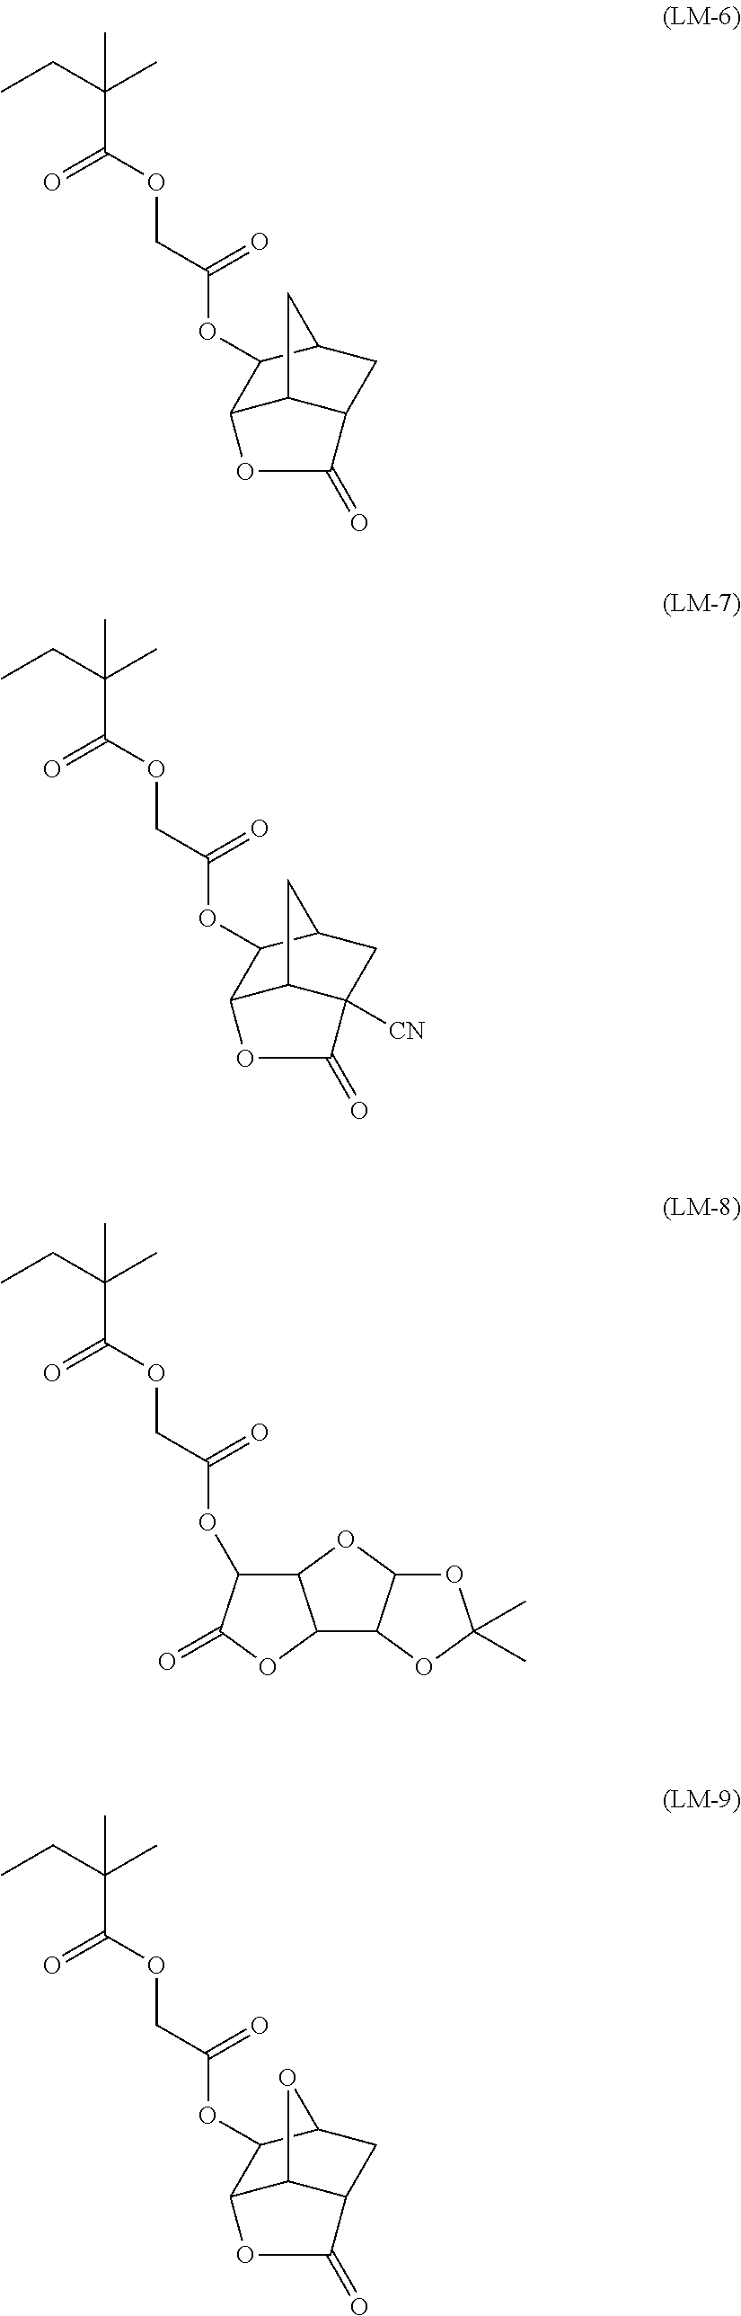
C(C(OCC(OC1C2C3C(CC1C3)C(=O)O2)=O)=O)(CC)(C)C.C(C(OCC(OC1C2C3C([CN])(CC1C3)C(=O)O2)=O)=O)(CC)(C)C.C(C(OCC(OC1C2C(OC1=O)C1C(O2)OC(C)(C)O1)=O)=O)(CC)(C)C.C(C(OCC(OC1C2C3C(CC1O3)C(=O)O2)=O)=O)(CC)(C)C
